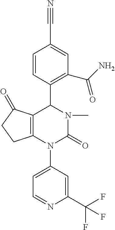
C12=C(N(C3=CC=NC(C(F)(F)F)=C3)C(=O)N(C)C1C1=C(C(N)=O)C=C(C#N)C=C1)CCC2=O
